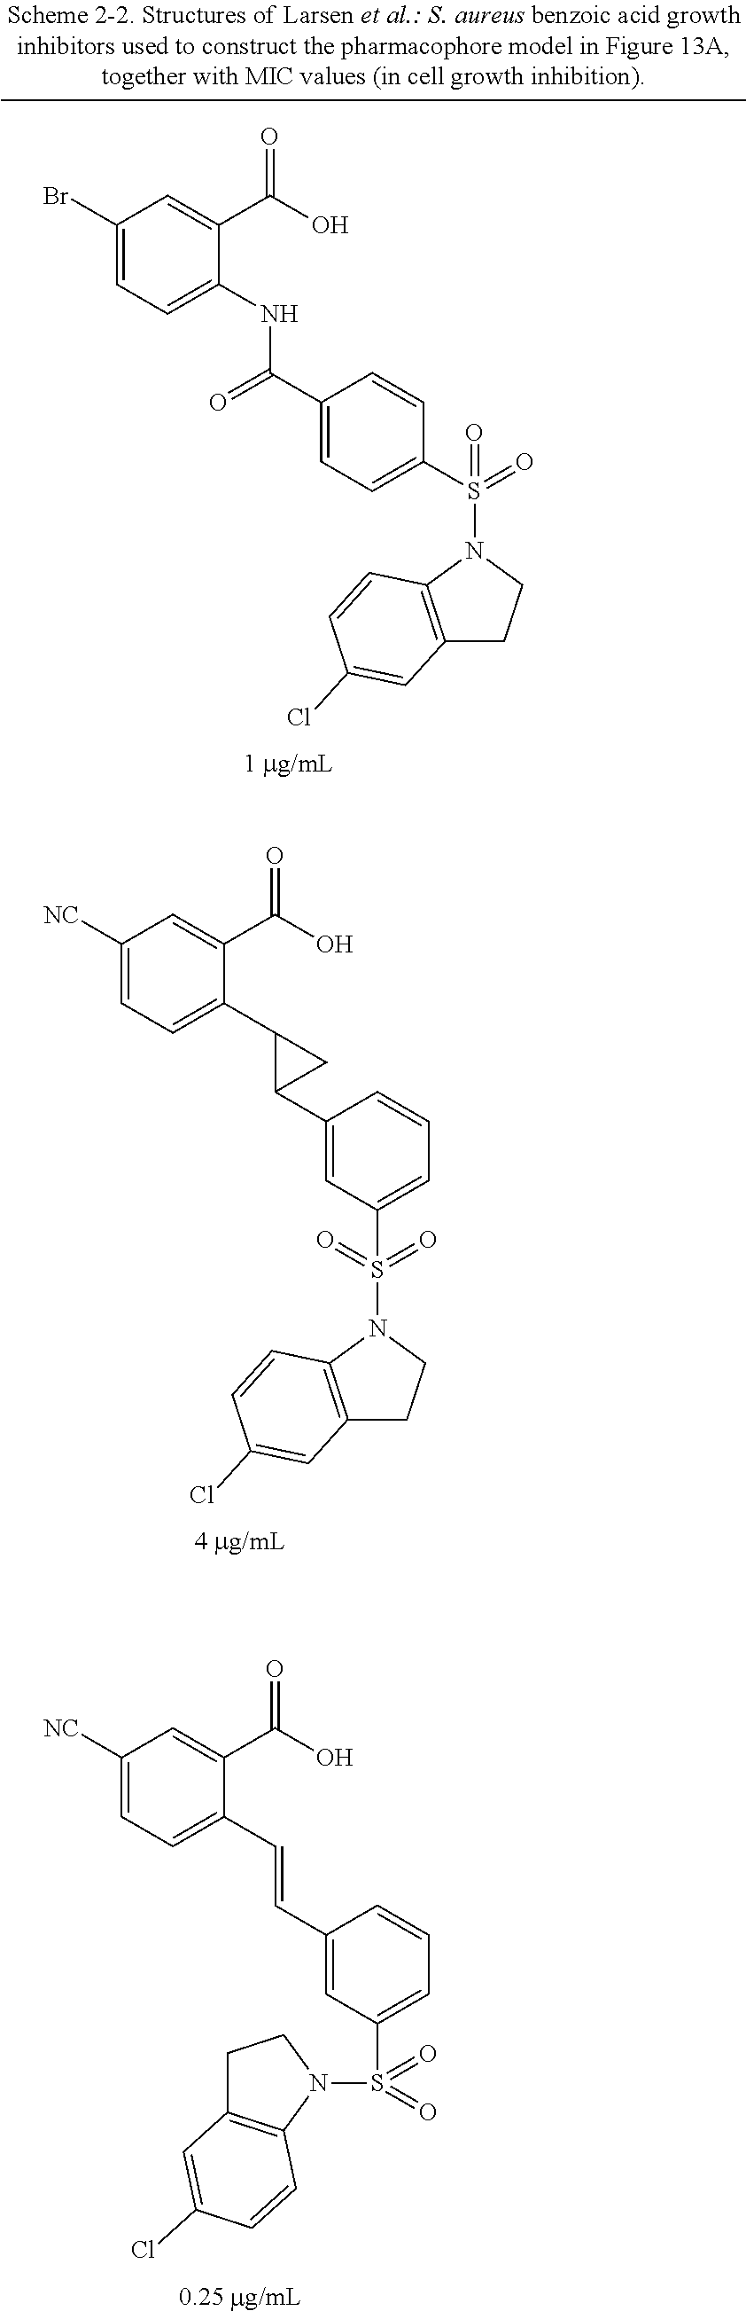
C1([NC])=CC=C(C2C(C3=CC(S(=O)(N4C5=C(CC4)C=C(Cl)C=C5)=O)=CC=C3)C2)C(C(O)=O)=C1.C1([NC])=CC=C(C=CC2=CC(S(=O)(=O)N3CCC4=C3C=CC(Cl)=C4)=CC=C2)C(C(O)=O)=C1.C1(Br)=CC=C(NC(C2=CC=C(S(=O)(N3C4=C(CC3)C=C(Cl)C=C4)=O)C=C2)=O)C(C(O)=O)=C1
